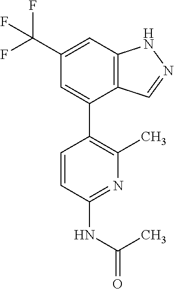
C12=C(C=C(C(F)(F)F)C=C1C1=C(C)N=C(NC(=O)C)C=C1)NN=C2
